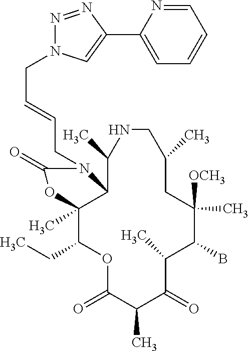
O1C(=O)C(C)C(=O)C(C)C(B)C([OCH3])(C)CC(C)CNC(C)C2C(C)(C1CC)OC(=O)N2CC=CCN1N=NC(C2=CC=CC=N2)=C1
